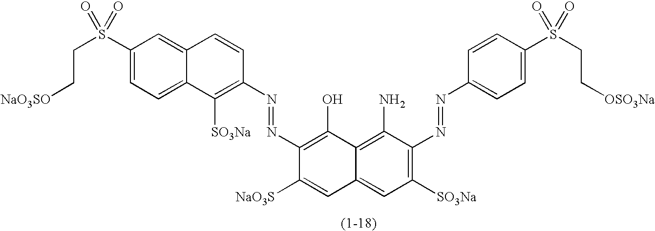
C1(N=NC2=C([SO3Na])C=C3C(=C2N)C(O)=C(N=NC2=C([SO3Na])C4=CC=C(S(CC[NaO3SO])(=O)=O)C=C4C=C2)C([NaO3S])=C3)=CC=C(S(=O)(CC[OSO3Na])=O)C=C1
